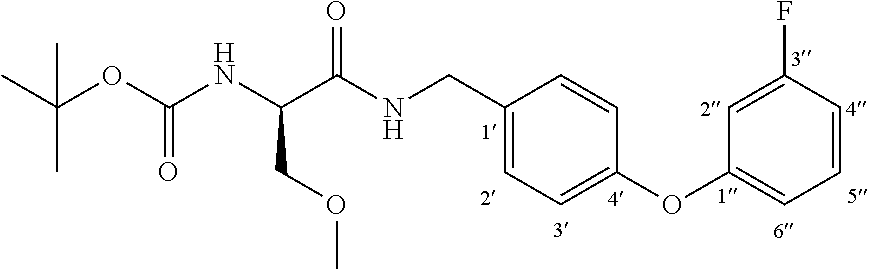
C1(CNC(C(NC(OC(C)(C)C)=O)COC)=O)=CC=C(OC2=CC=CC(F)=C2)C=C1
